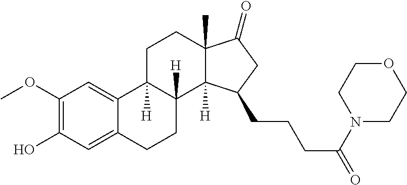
C1(OC)=C(O)C=C2C(=C1)C1([H])C([H])(CC2)C2([H])C(C)(CC1)C(=O)CC2CCCC(=O)N1CCOCC1
